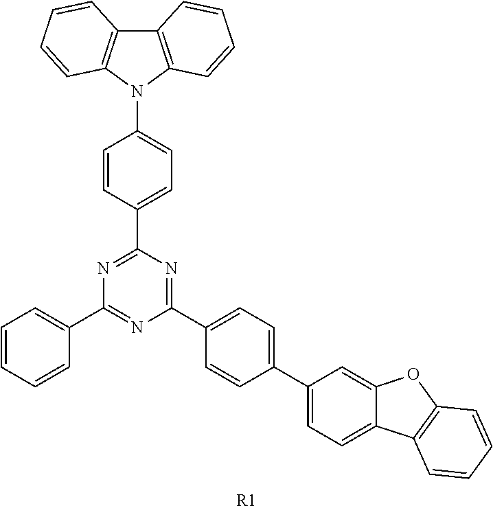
N1=C(C2=CC=C(N3C4=C(C5=C3C=CC=C5)C=CC=C4)C=C2)N=C(C2=CC=C(C3=CC=C4C(=C3)OC3=C4C=CC=C3)C=C2)N=C1C1=CC=CC=C1.[R1]
